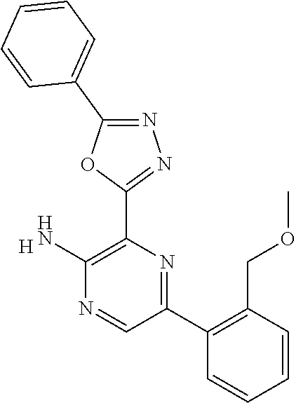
C1(N)=C(C2=NN=C(C3=CC=CC=C3)O2)N=C(C2=C(COC)C=CC=C2)C=N1.[H]
